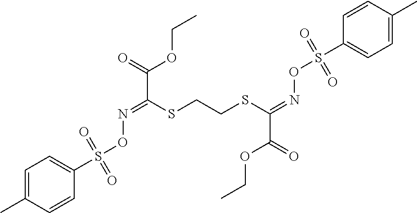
C(OC(=O)C(=NOS(=O)(=O)C1=CC=C(C)C=C1)SCCSC(=NOS(=O)(=O)C1=CC=C(C)C=C1)C(OCC)=O)C
